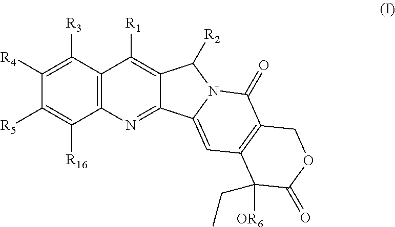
C12=C(C([R3])=C([R4])C([R5])=C1[R16])C([R1])=C1C(=N2)C2=CC3=C(C(=O)N2C1[R2])COC(=O)C3([OR6])CC
